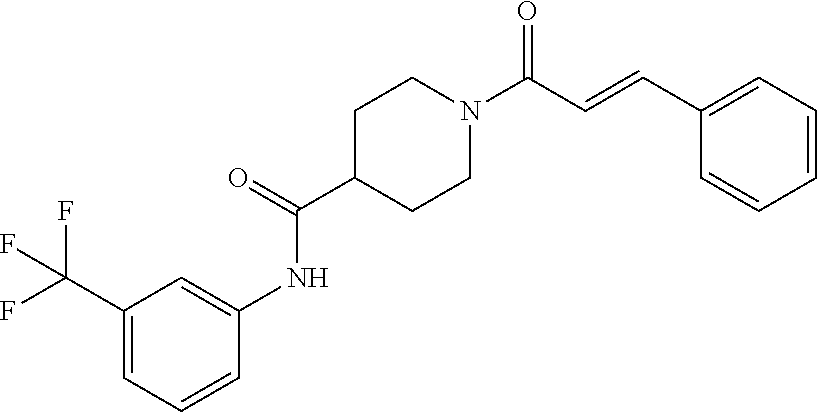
C(=CC1=CC=CC=C1)C(N1CCC(C(=O)NC2=CC(C(F)(F)F)=CC=C2)CC1)=O
